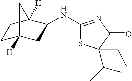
C1(NC2CC3([H])CCC2([H])C3)=NC(=O)C(C(C)C)(CC)S1
